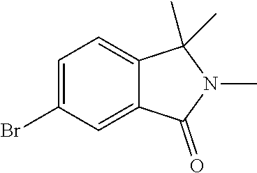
C1=C(Br)C=C2C(=C1)C(C)(C)N(C)C2=O
